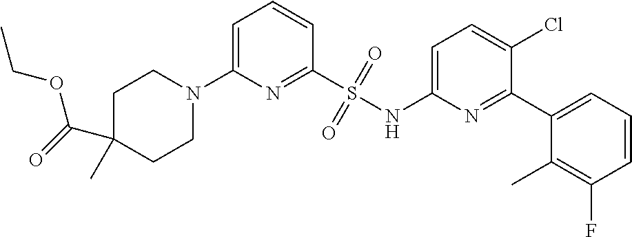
C1C(C(=O)OCC)(C)CCN(C2=CC=CC(S(NC3=CC=C(Cl)C(C4=CC=CC(F)=C4C)=N3)(=O)=O)=N2)C1
